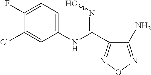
C1(F)=CC=C(NC(C2=NON=C2N)=NO)C=C1Cl
